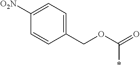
C1(COC(=O)*)=CC=C([O2N])C=C1
